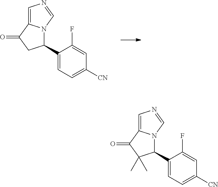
C1(C2N3C(=CN=C3)C(=O)C2)=CC=C([CN])C=C1F.C1(C2N3C(=CN=C3)C(=O)C2(C)C)=CC=C([CN])C=C1F
